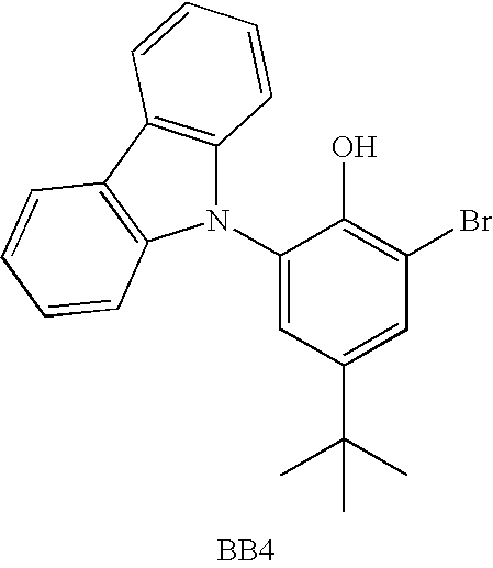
N1(C2=CC(C(C)(C)C)=CC(Br)=C2O)C2=C(C3=C1C=CC=C3)C=CC=C2.[BB4]
